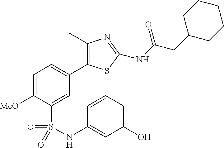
C1=C([MeO])C(S(=O)(=O)NC2=CC(O)=CC=C2)=CC(C2=C(C)N=C(NC(CC3CCCCC3)=O)S2)=C1
